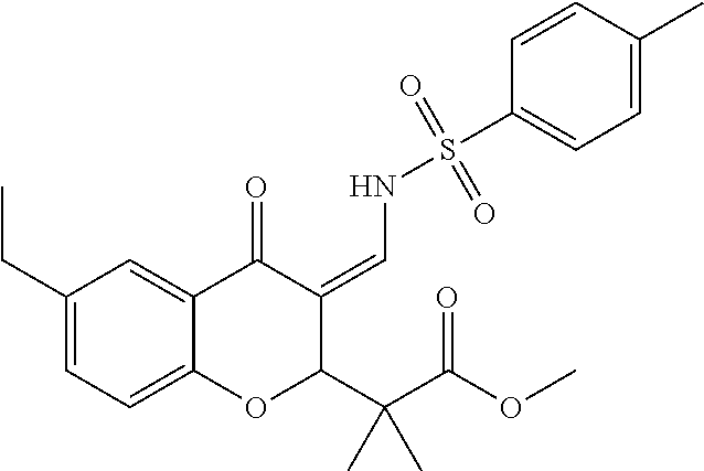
C1=C(CC)C=C2C(=C1)OC(C(C(OC)=O)(C)C)C(=CNS(C1=CC=C(C)C=C1)(=O)=O)C2=O
